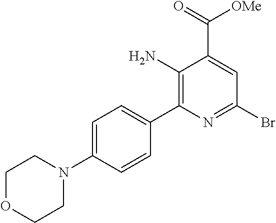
C1(N)=C(C2=CC=C(N3CCOCC3)C=C2)N=C(Br)C=C1C(=O)[OMe]
